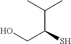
C(C(CO)S)(C)C
